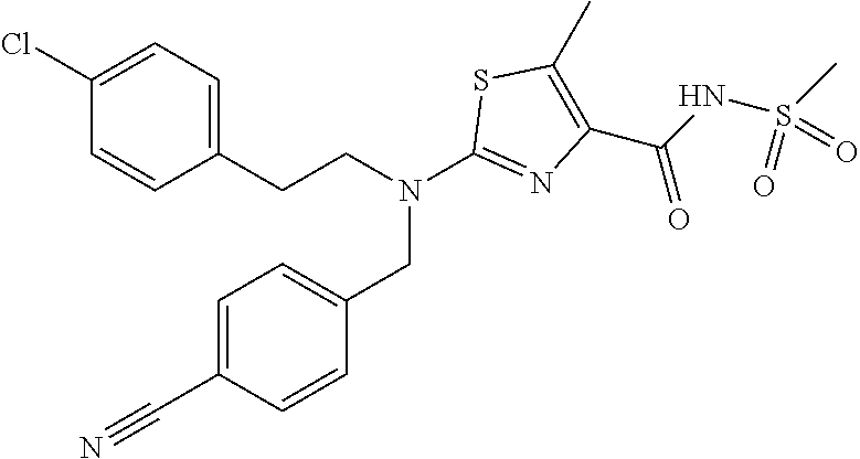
C1(CCN(C2=NC(C(=O)NS(C)(=O)=O)=C(C)S2)CC2=CC=C(C#N)C=C2)=CC=C(Cl)C=C1
